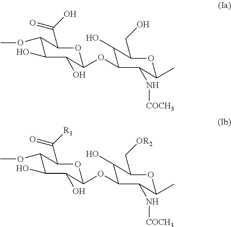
C1(OC)C(O)C(O)C(OC2C(O)C(CO)OC(C)C2N[COCH3])OC1C(O)=O.C1(OC)C(O)C(O)C(OC2C(O)C(C[OR2])OC(C)C2N[COCH3])OC1C([R1])=O
